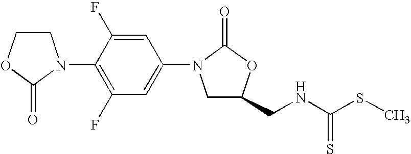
C1COC(=O)N1C1=C(F)C=C(N2CC(CNC(SC)=S)OC2=O)C=C1F
